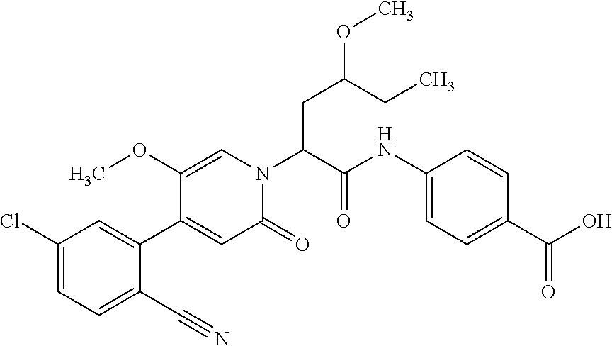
C1(Cl)=CC=C(C#N)C(C2=CC(=O)N(C(C(NC3=CC=C(C(O)=O)C=C3)=O)CC(OC)CC)C=C2OC)=C1
